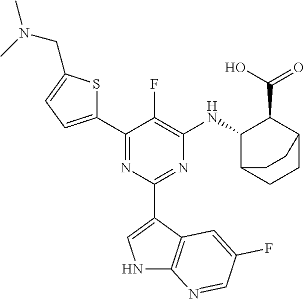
C1(C2=CC=C(CN(C)C)S2)=NC(C2=CNC3=C2C=C(F)C=N3)=NC([HN]C2C(C(O)=O)C3CCC2CC3)=C1F
